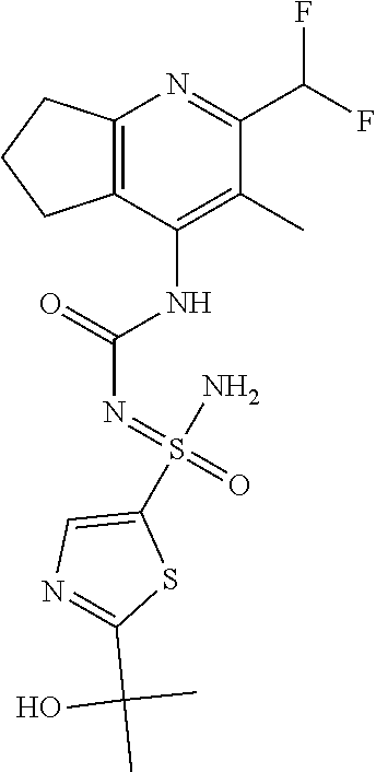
C12=C(C(NC(N=S(=O)(N)C3=CN=C(C(C)(C)O)S3)=O)=C(C)C(C(F)F)=N1)CCC2
